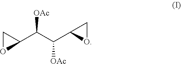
C1(C(C(C2OC2)[OAc])[OAc])CO1
